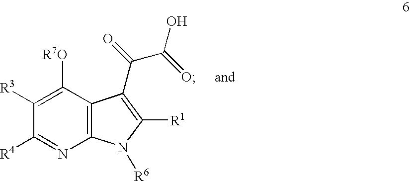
C12=C(C([R7O])=C([R3])C([R4])=N1)C(C(=O)C(=O)O)=C([R1])N2[R6]
